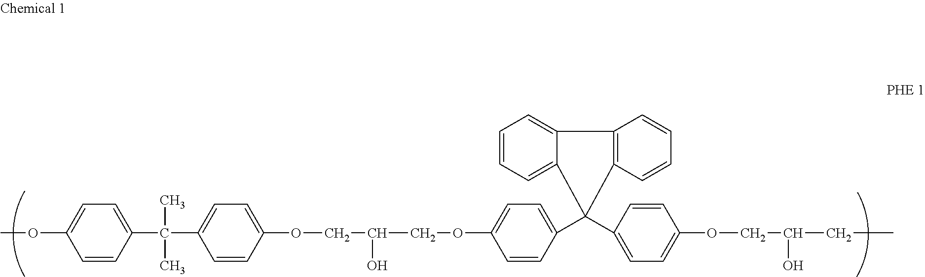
COC1=CC=C(C(C)(C)C2=CC=C(OCC(O)COC3=CC=C(C4(C5=CC=C(OCC(O)CC)C=C5)C5=CC=CC=C5C5=C4C=CC=C5)C=C3)C=C2)C=C1
